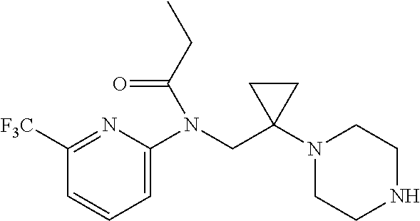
C1=C(N(CC2(N3CCNCC3)CC2)C(CC)=O)N=C([F3C])C=C1
